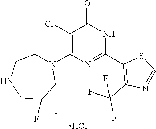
C1(Cl)=C(N2CCNCC(F)(F)C2)N=C(C2=C(C(F)(F)F)N=CS2)NC1=O.Cl
